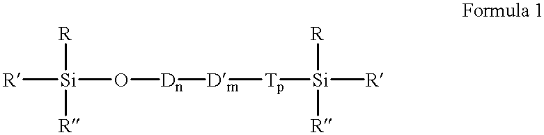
[R][Si](O[Dn][Dm][Tp][Si]([R])([R])[R])([R])[R]
